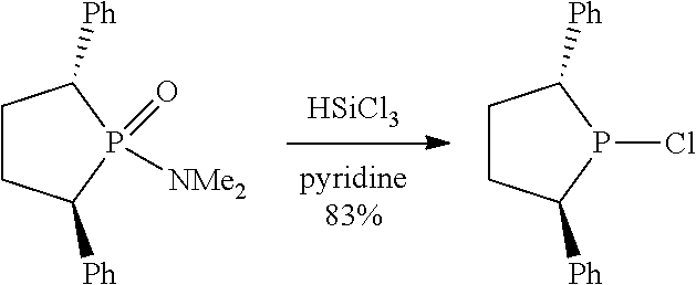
[HSiCl3].C1CC([Ph])P(Cl)C1[Ph].C1CC([Ph])P(=O)([NMe2])C1[Ph]
